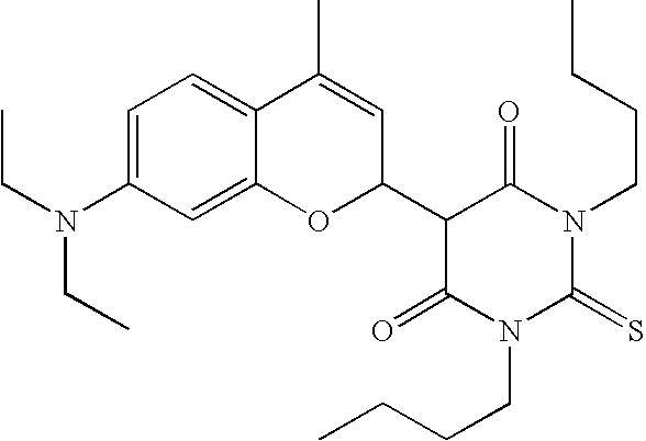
C1=C(N(CC)CC)C=C2C(=C1)C(C)=CC(C1C(=O)N(CCCC)C(=S)N(CCCC)C1=O)O2
